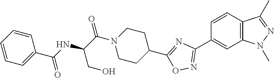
C12=C(C=CC(C3=NOC(C4CCN(C(=O)C(CO)NC(C5=CC=CC=C5)=O)CC4)=N3)=C1)C(C)=NN2C
